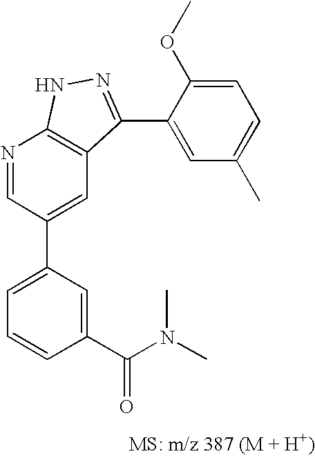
N1=CC(C2=CC=CC(C(N(C)C)=O)=C2)=CC2=C1NN=C2C1=CC(C)=CC=C1OC
